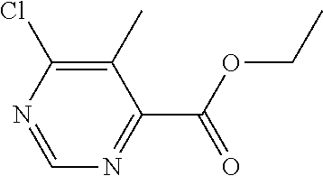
C1(C)=C(Cl)N=CN=C1C(OCC)=O
